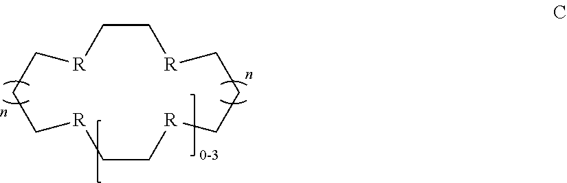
C1CC[R]CC[R]CCC[R]CC[R]1
